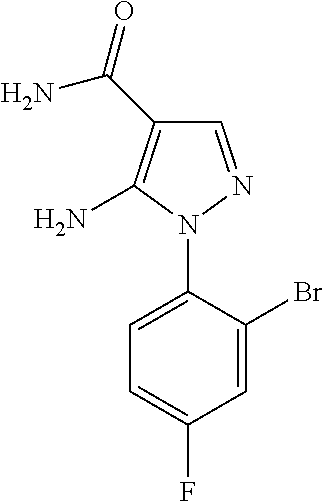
C1=NN(C2=CC=C(F)C=C2Br)C(N)=C1C(=O)N
